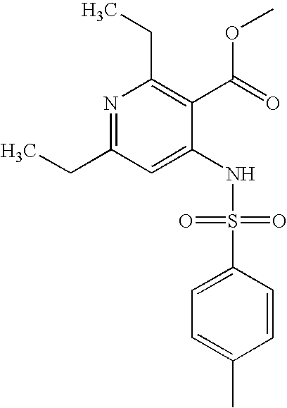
N1=C(CC)C=C(NS(C2=CC=C(C)C=C2)(=O)=O)C(C(=O)OC)=C1CC
